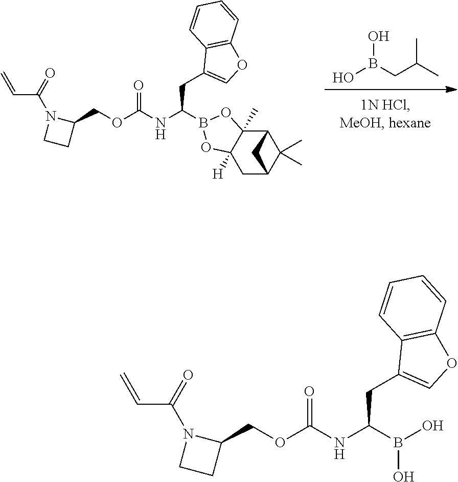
C(C(C)C)B(O)O.C(OC(=O)NC(CC1=COC2=C1C=CC=C2)B1OC2([H])C(C)(O1)C1C(C)(C)C(C2)C1)C1N(C(=O)C=C)CC1.C(OC(=O)NC(CC1=COC2=C1C=CC=C2)B(O)O)C1N(C(=O)C=C)CC1
